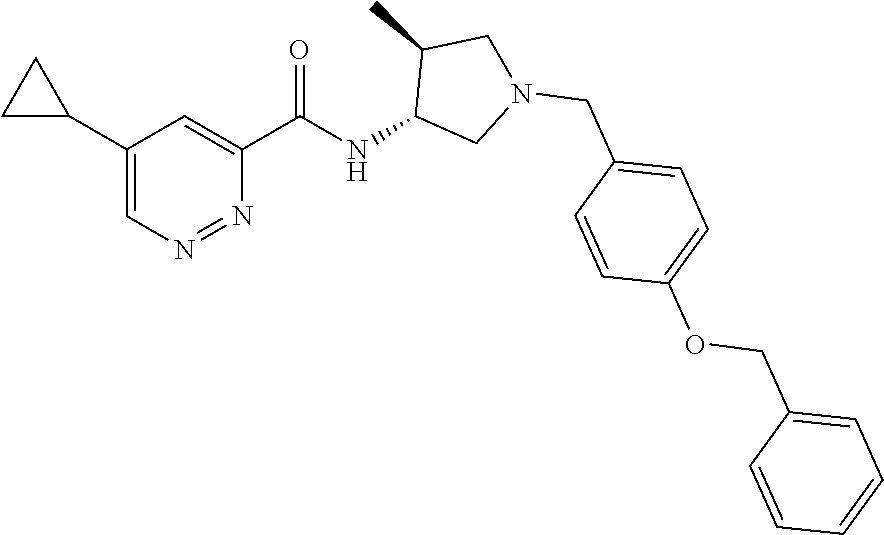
C1(C2CC2)=CN=NC(C(NC2CN(CC3=CC=C(OCC4=CC=CC=C4)C=C3)CC2C)=O)=C1
